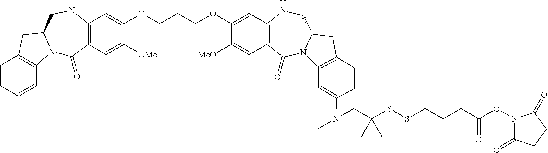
C1=CC=CC2=C1CC1N2C(=O)C2=C(NC1)C=C(OCCCOC1=CC3=C(C=C1[MeO])C(=O)N1C(CN3)CC3=C1C=C(N(CC(SSCCCC(ON1C(=O)CCC1=O)=O)(C)C)C)C=C3)C([OMe])=C2
